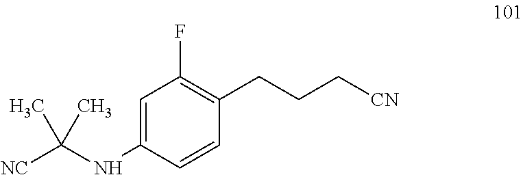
C1=C(NC([NC])(C)C)C=CC(CCC[CN])=C1F
